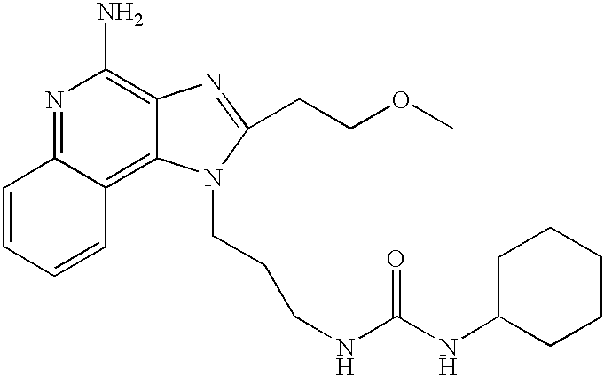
N1=C2C(=C3C(=C1N)N=C(CCOC)N3CCCNC(NC1CCCCC1)=O)C=CC=C2
